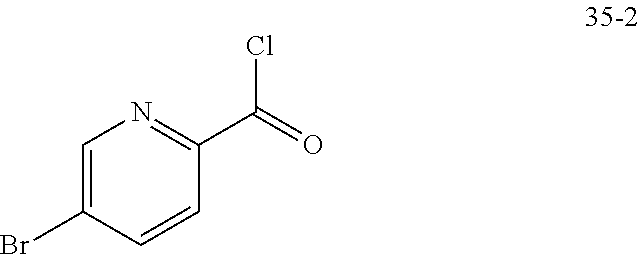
C1=C(Br)C=CC(C(=O)Cl)=N1
